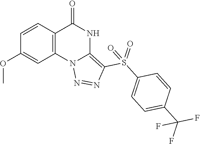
C1(OC)=CC2=C(C=C1)C(=O)NC1=C(S(C3=CC=C(C(F)(F)F)C=C3)(=O)=O)N=NN21
